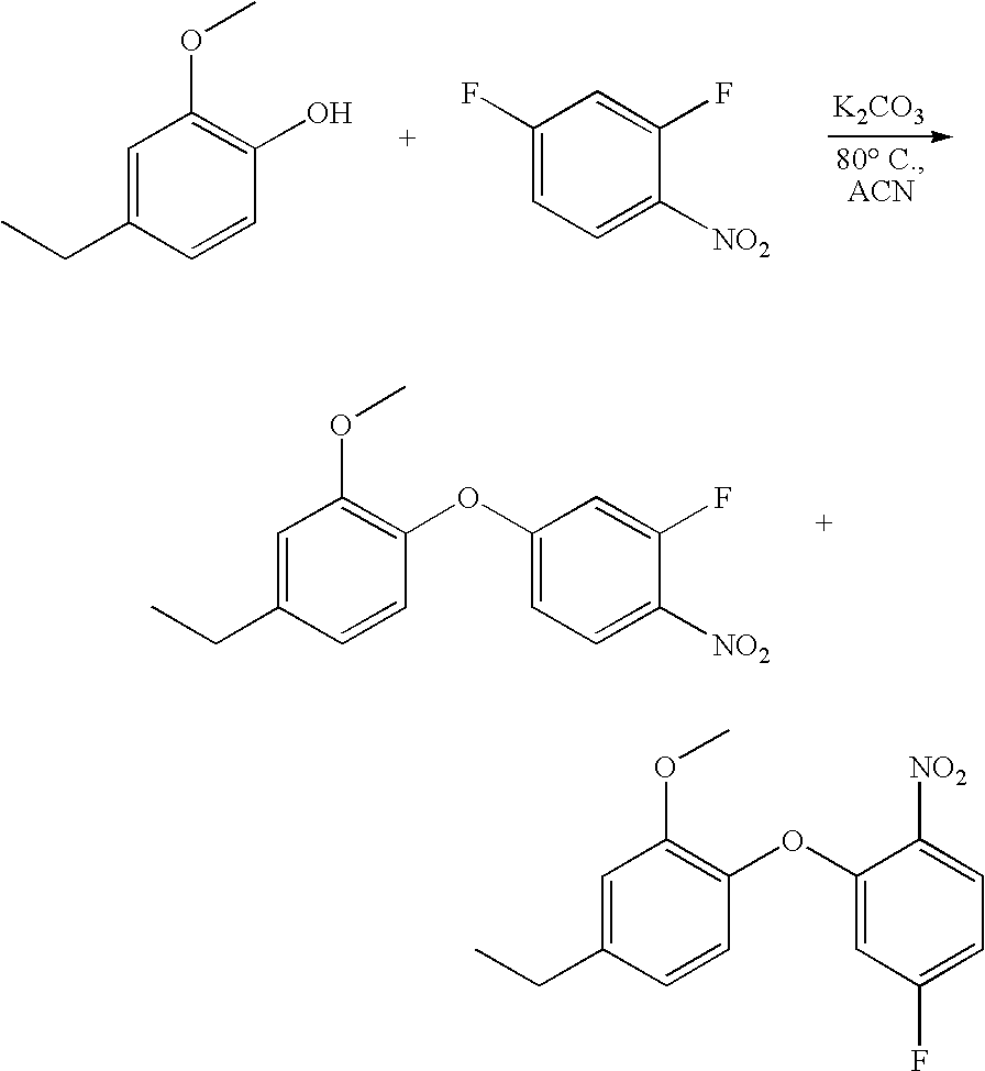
C1=C(CC)C=CC(O)=C1OC.C1(F)=CC=C([NO2])C(F)=C1.[K2CO3].C1=C(CC)C=CC(OC2=CC=C([NO2])C(F)=C2)=C1OC.C1=C(CC)C=CC(OC2=CC(F)=CC=C2[NO2])=C1OC
